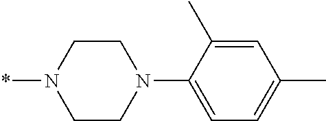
C1CN(C2=CC=C(C)C=C2C)CCN1*
